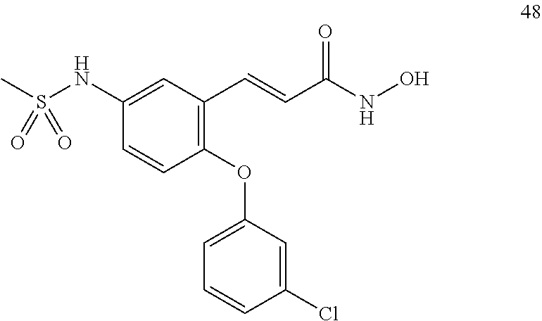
C1(OC2=CC=CC(Cl)=C2)=C(C=CC(NO)=O)C=C(NS(C)(=O)=O)C=C1
